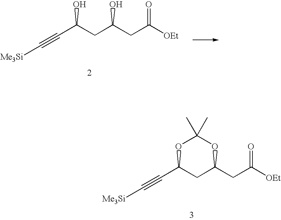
C(C(CC(CC([OEt])=O)O)O)#C[Me3Si].C(C1CC(CC([OEt])=O)OC(C)(C)O1)#C[Me3Si]
